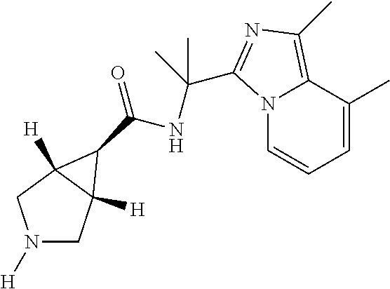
N1([H])CC2([H])C([H])(C1)C2C(=O)NC(C)(C)C1=NC(C)=C2C(C)=CC=CN21
